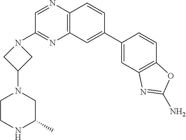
C1(C2=CC3=C(C=C2)N=CC(N2CC(N4CCNC(C)C4)C2)=N3)=CC2=C(C=C1)OC(N)=N2
